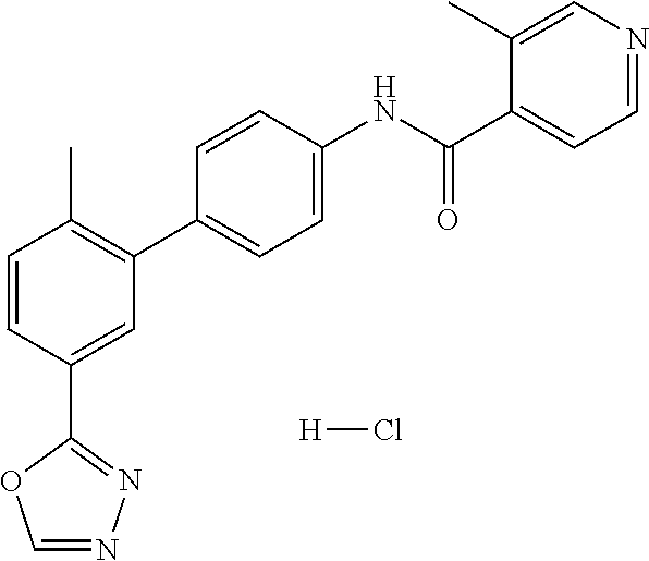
C1(C2=NN=CO2)=CC(C2=CC=C(NC(C3=CC=NC=C3C)=O)C=C2)=C(C)C=C1.[H]Cl
